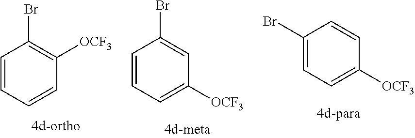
C1=CC=CC([OCF3])=C1Br.C1=CC=C([OCF3])C=C1Br.C1(Br)=CC=C([OCF3])C=C1
